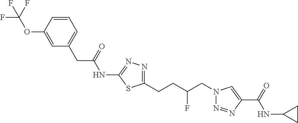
C1(NC(CC2=CC=CC(OC(F)(F)F)=C2)=O)=NN=C(CCC(CN2N=NC(C(=O)NC3CC3)=C2)F)S1
